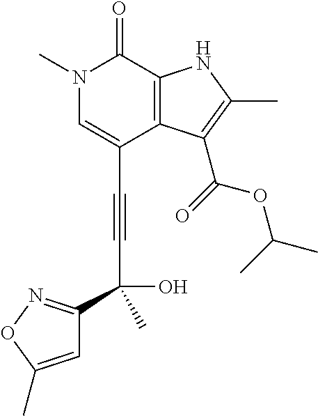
C(C1=CN(C)C(=O)C2=C1C(C(=O)OC(C)C)=C(C)N2)#CC(C1=NOC(C)=C1)(C)O
